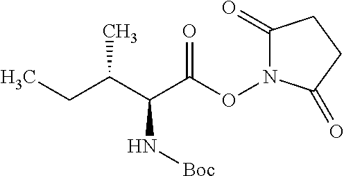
CCC(C(C(ON1C(=O)CCC1=O)=O)N[Boc])C
